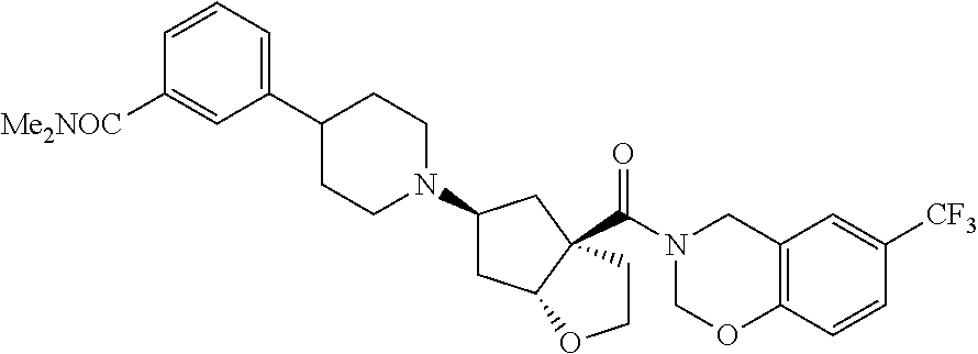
N1(C2CC3C(C(N4COC5=C(C4)C=C([CF3])C=C5)=O)(C2)CCO3)CCC(C2=CC=CC([Me2NOC])=C2)CC1
